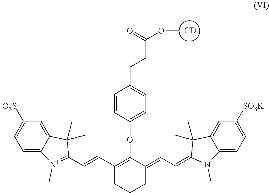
C1([-O3S])=CC=C2C(=C1)C(C)(C)C(C=CC1=C(OC3=CC=C(CCC(=O)OC)C=C3)C(=CC=C3N(C)C4=CC=C([SO3K])C=C4C3(C)C)CCC1)=[N+]2C.[CD]
